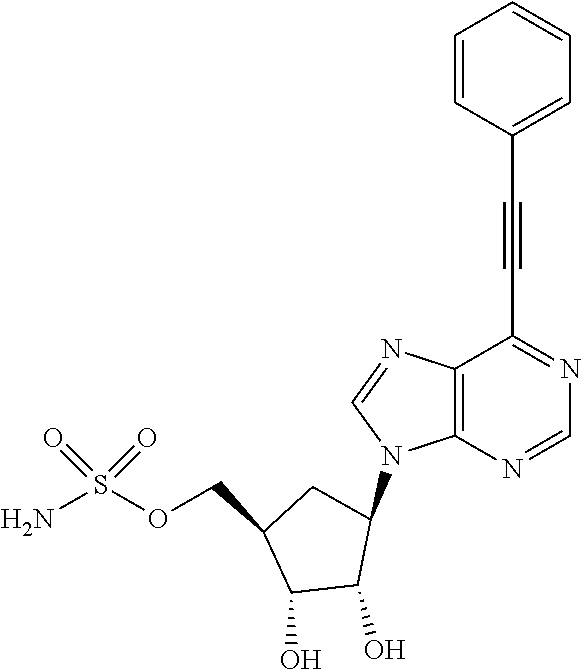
C12=C(N=CN1C1CC(COS(N)(=O)=O)C(O)C1O)C(C#CC1=CC=CC=C1)=NC=N2
